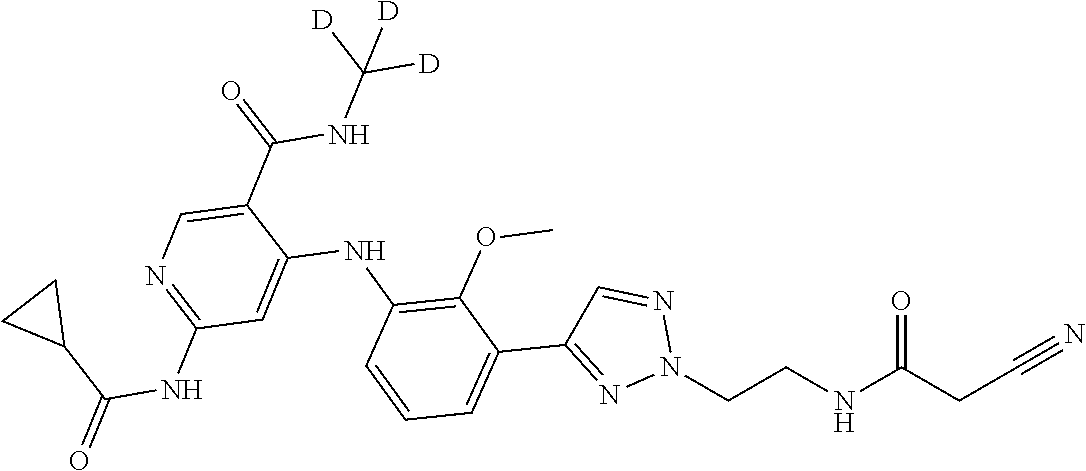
N#CCC(NCCN1N=CC(C2=CC=CC(NC3=CC(NC(C4CC4)=O)=NC=C3C(NC([D])([D])[D])=O)=C2OC)=N1)=O
